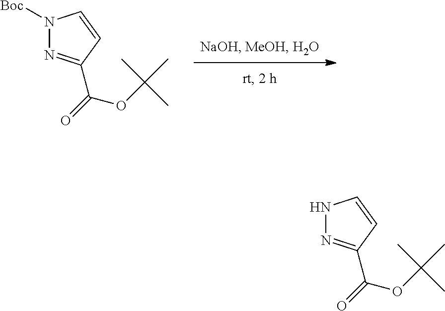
C1=CN([Boc])N=C1C(=O)OC(C)(C)C.C1=CNN=C1C(=O)OC(C)(C)C
